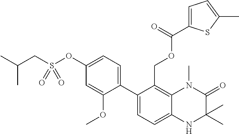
C12=C(COC(C3=CC=C(C)S3)=O)C(C3=CC=C(OS(CC(C)C)(=O)=O)C=C3OC)=CC=C1NC(C)(C)C(=O)N2C
